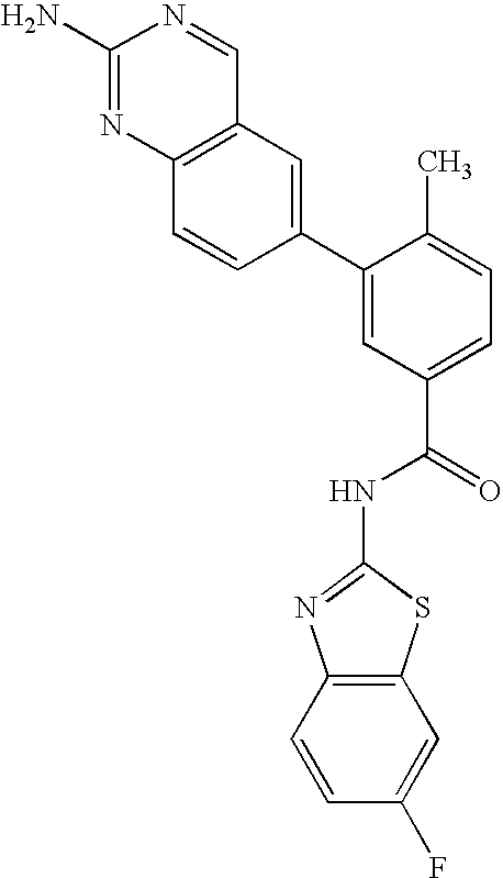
C12=C(N=C(N)N=C1)C=CC(C1=CC(C(=O)NC3=NC4=C(S3)C=C(F)C=C4)=CC=C1C)=C2
